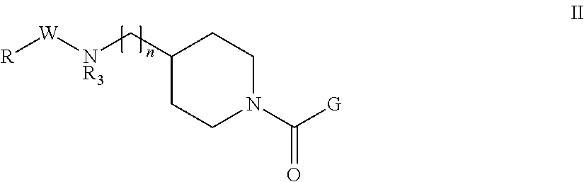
[R][W][NR3]CC1CCN(C([G])=O)CC1
